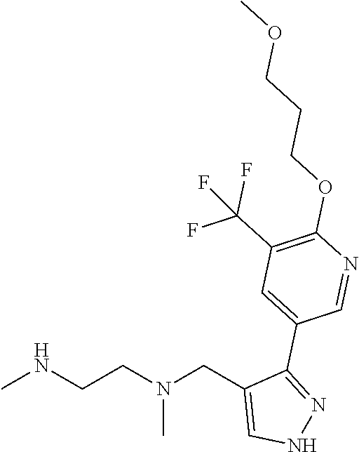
CNCCN(CC1=CNN=C1C1=CC(C(F)(F)F)=C(OCCCOC)N=C1)C
